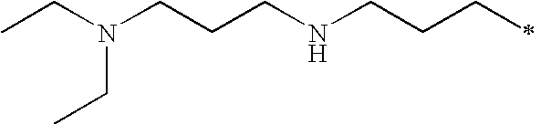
C(CCNCCCC)N(CC)CC
